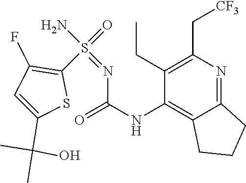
C1(CC)=C(C[CF3])N=C2C(=C1NC(=O)N=S(N)(=O)C1=C(F)C=C(C(C)(C)O)S1)CCC2
